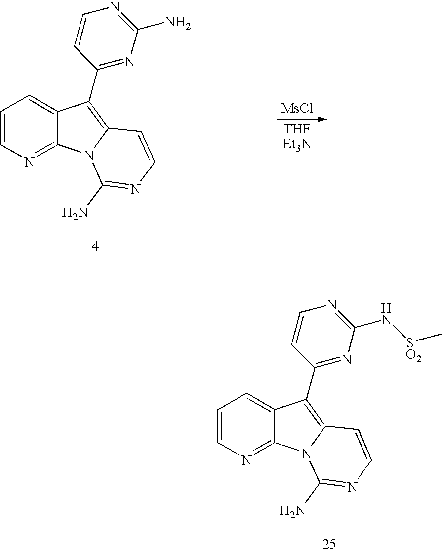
C1=CN=C2C(=C1)C(C1=NC(N)=NC=C1)=C1N2C(N)=NC=C1.[MsCl].[THFEt3N].C1=CN=C2C(=C1)C(C1=NC(N[SO2]C)=NC=C1)=C1N2C(N)=NC=C1
